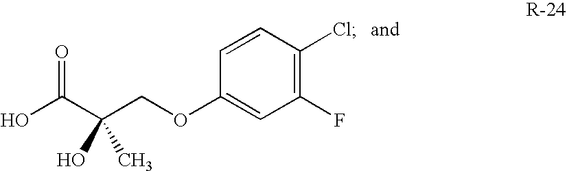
C(C(COC1=CC(F)=C(Cl)C=C1)(O)C)(=O)O
